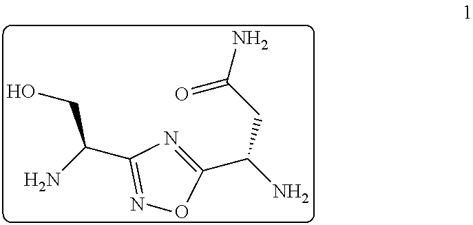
O=C(CC(C1=NC(C(N)CO)=NO1)N)N
